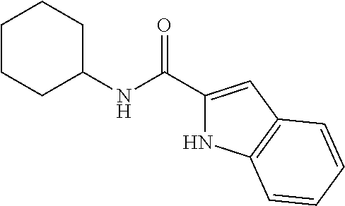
C1(NC(C2=CC3=C(N2)C=CC=C3)=O)CCCCC1
